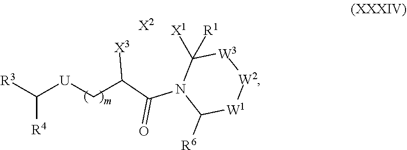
[X2].[R3]C([U]CC(C(N1C([X1])([R1])[W3][W2][W1]C1[R6])=O)[X3])[R4]
